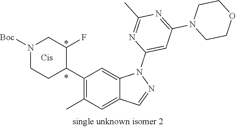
N1([Boc])CCC(C2=C(C)C=C3C(=C2)N(C2=CC(N4CCOCC4)=NC(C)=N2)N=C3)C(F)C1
